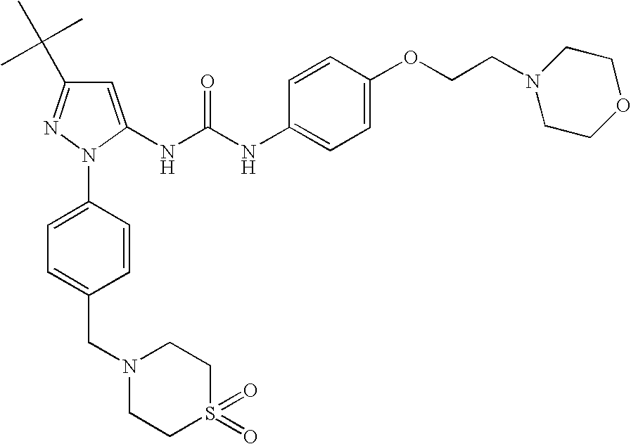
C1=C(NC(NC2=CC=C(OCCN3CCOCC3)C=C2)=O)N(C2=CC=C(CN3CCS(=O)(=O)CC3)C=C2)N=C1C(C)(C)C
